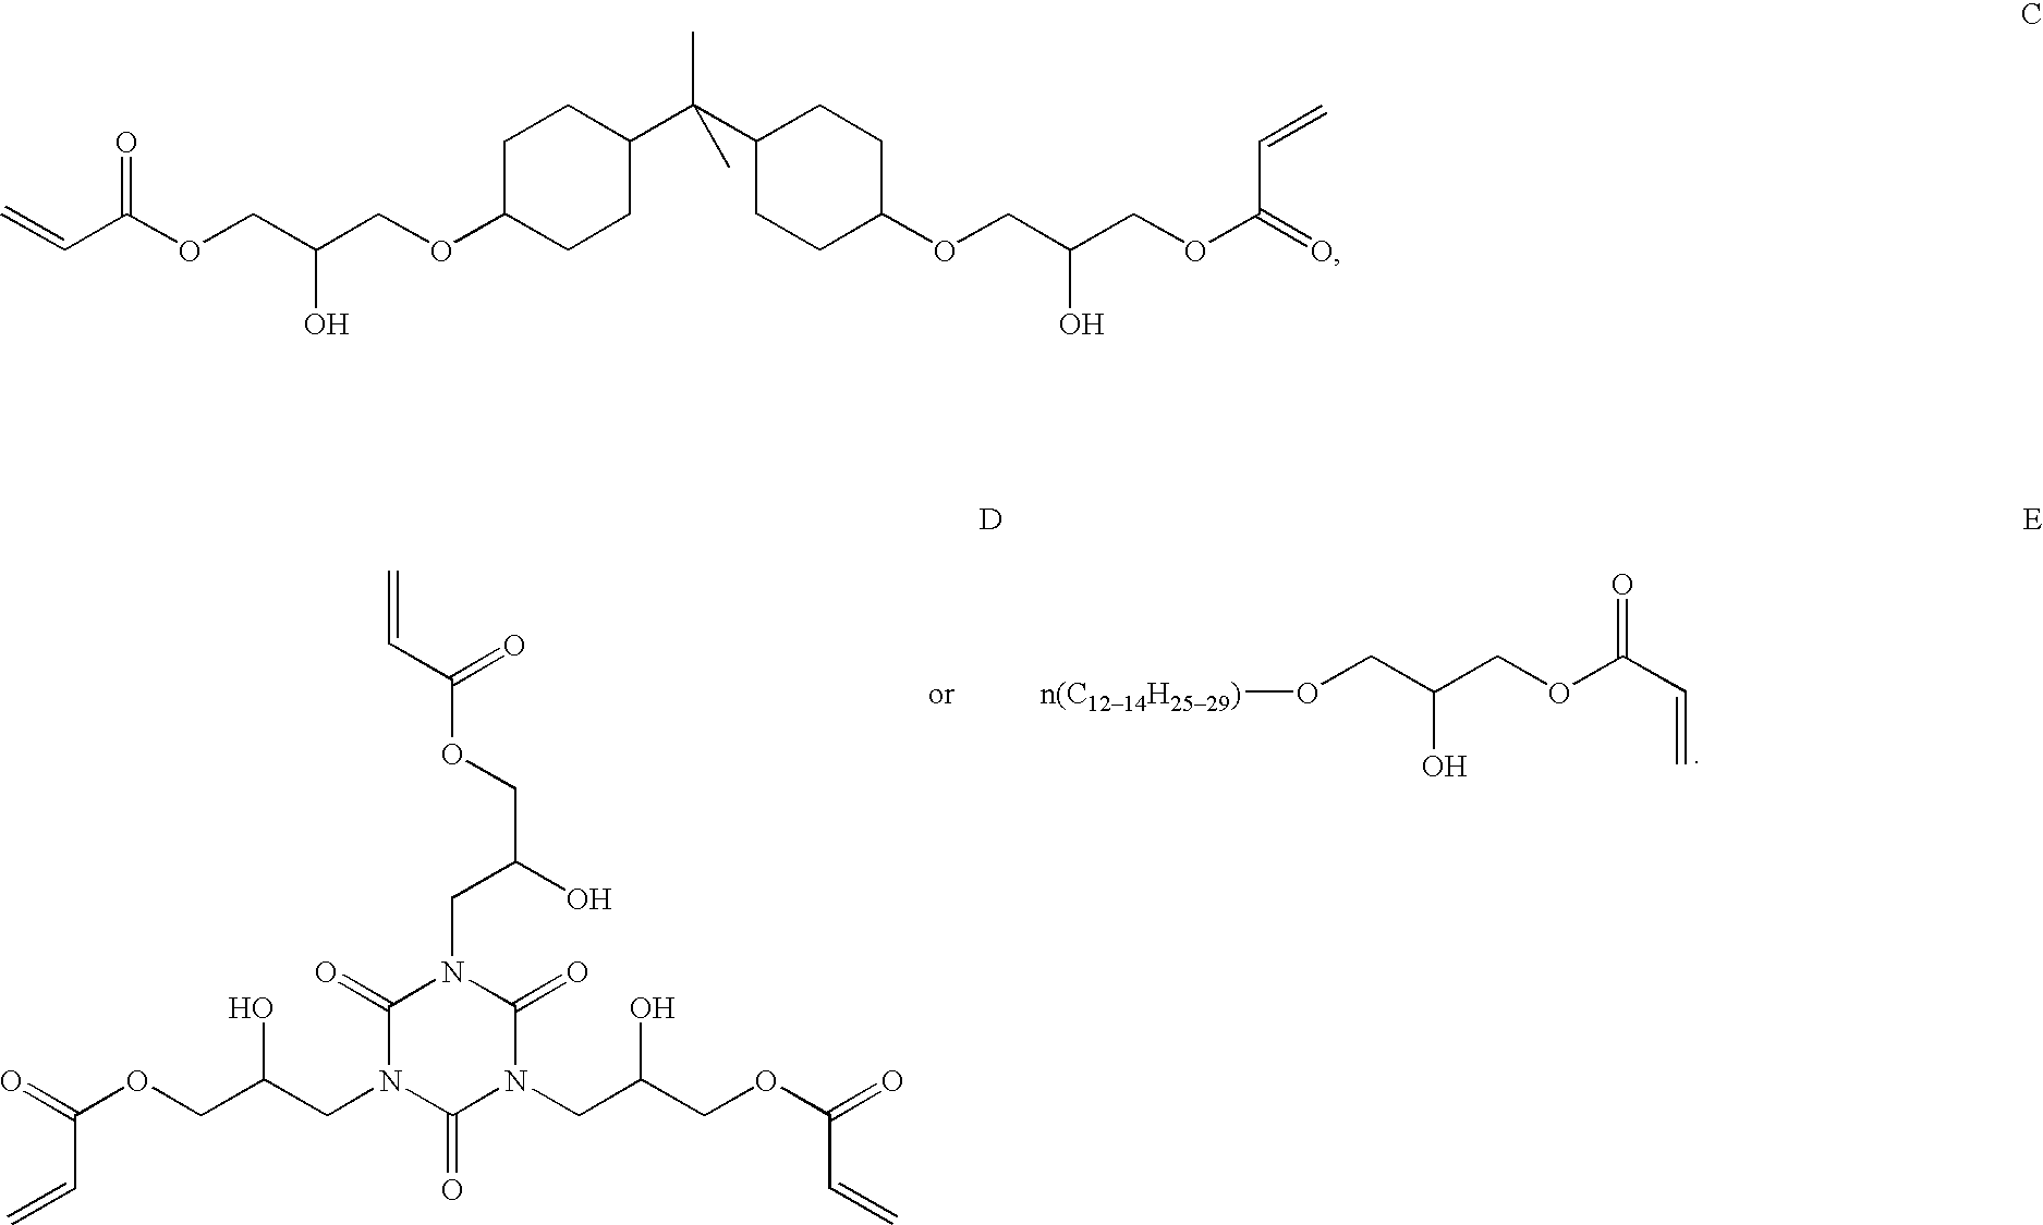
C(OCC(CN1C(=O)N(CC(COC(=O)C=C)O)C(=O)N(CC(COC(C=C)=O)O)C1=O)O)(=O)C=C.[n(C1214H2529)]OCC(COC(C=C)=O)O.C(C(OCC(COC1CCC(C(C2CCC(OCC(COC(C=C)=O)O)CC2)(C)C)CC1)O)=O)=C
